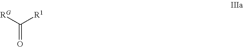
[RG]C([R1])=O
